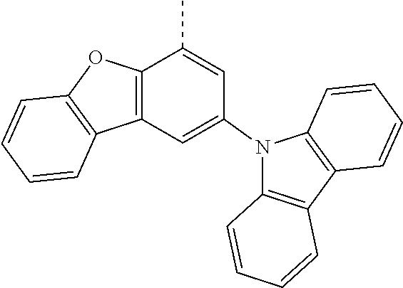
N1(C2=CC3=C(C(C)=C2)OC2=C3C=CC=C2)C2=C(C3=C1C=CC=C3)C=CC=C2
